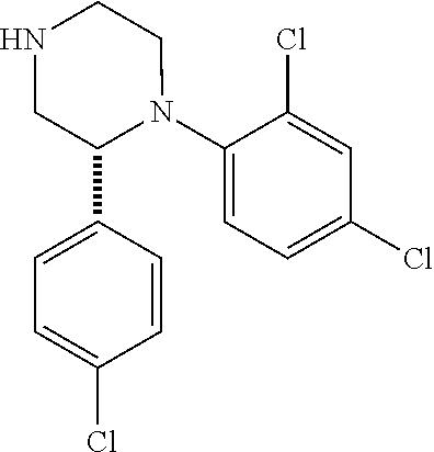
C1(C2=CC=C(Cl)C=C2)N(C2=CC=C(Cl)C=C2Cl)CCNC1
